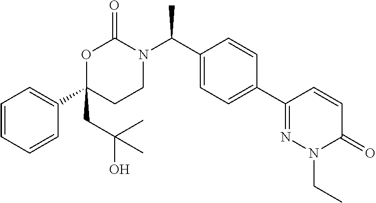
C1=CC=CC(C2(CC(O)(C)C)CCN(C(C3=CC=C(C4=NN(CC)C(=O)C=C4)C=C3)C)C(=O)O2)=C1
